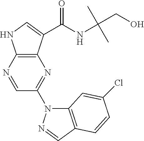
N1=CC(N2C3=C(C=N2)C=CC(Cl)=C3)=NC2=C1NC=C2C(NC(CO)(C)C)=O
